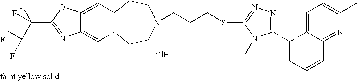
C12=C(C=C3C(=C1)N=C(C(F)(F)C(F)(F)F)O3)CCN(CCCSC1=NN=C(C3=CC=CC4=NC(C)=CC=C34)N1C)CC2.Cl
